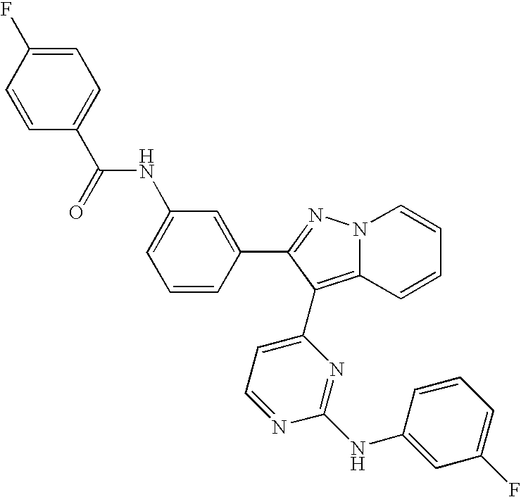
C1(F)=CC=C(C(=O)NC2=CC=CC(C3=NN4C(=C3C3=CC=NC(NC5=CC(F)=CC=C5)=N3)C=CC=C4)=C2)C=C1
